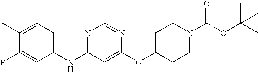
C1(C)=CC=C(NC2=NC=NC(OC3CCN(C(OC(C)(C)C)=O)CC3)=C2)C=C1F
